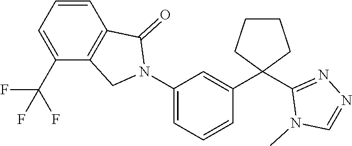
C1(N2CC3=C(C=CC=C3C(F)(F)F)C2=O)=CC=CC(C2(C3=NN=CN3C)CCCC2)=C1
